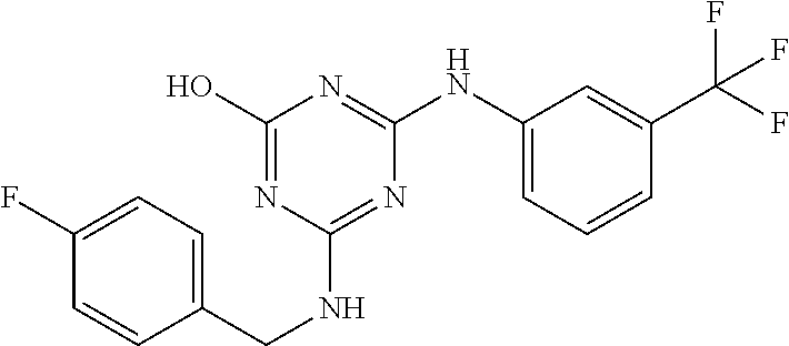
C1(O)=NC(NCC2=CC=C(F)C=C2)=NC(NC2=CC=CC(C(F)(F)F)=C2)=N1
